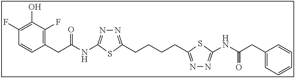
N1=C(CCCCC2=NN=C(NC(CC3=CC=CC=C3)=O)S2)SC(NC(CC2=C(F)C(O)=C(F)C=C2)=O)=N1
